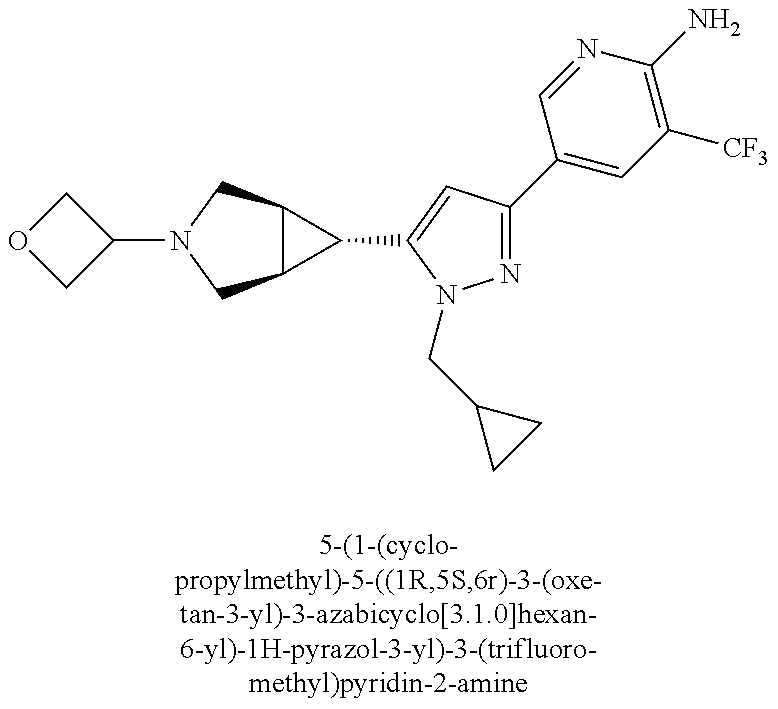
C1OCC1N1CC2C(C1)C2C1=CC(C2=CC([CF3])=C(N)N=C2)=NN1CC1CC1
